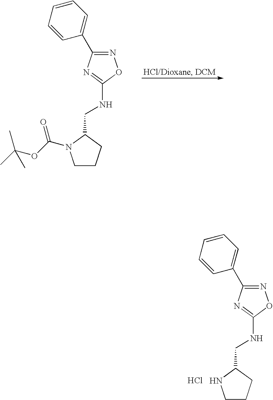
C1CCC(CNC2=NC(C3=CC=CC=C3)=NO2)N1C(OC(C)(C)C)=O.C1CCC(CNC2=NC(C3=CC=CC=C3)=NO2)N1.Cl
